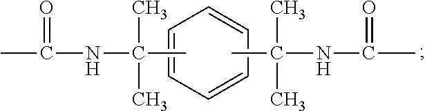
C1=CC=CC=C1.CC(NC(=O)C)(C)C.CC(NC(C)=O)(C)C
